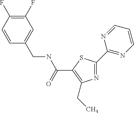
N1=C(C2=NC=CC=N2)SC(C(NCC2=CC(F)=C(F)C=C2)=O)=C1CC
